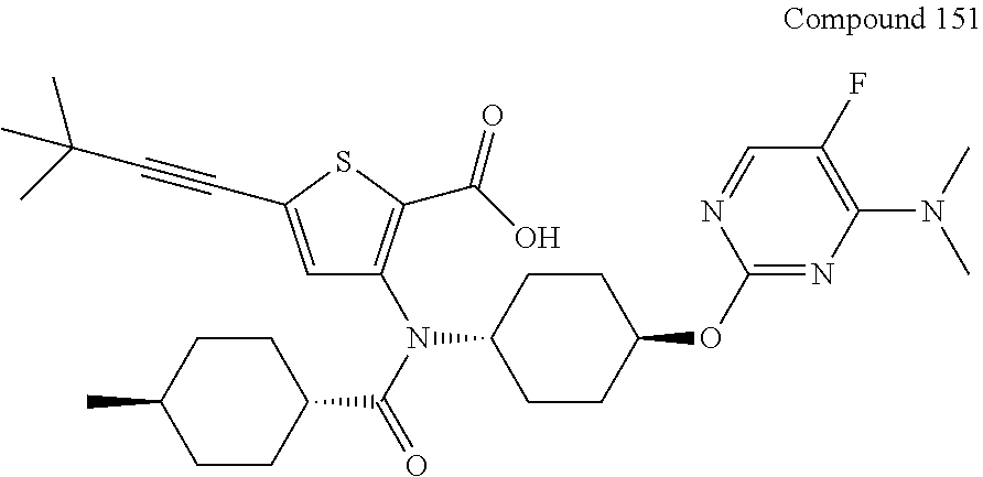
C1=C(C#CC(C)(C)C)SC(C(O)=O)=C1N(C(=O)C1CCC(C)CC1)C1CCC(OC2=NC(N(C)C)=C(F)C=N2)CC1
